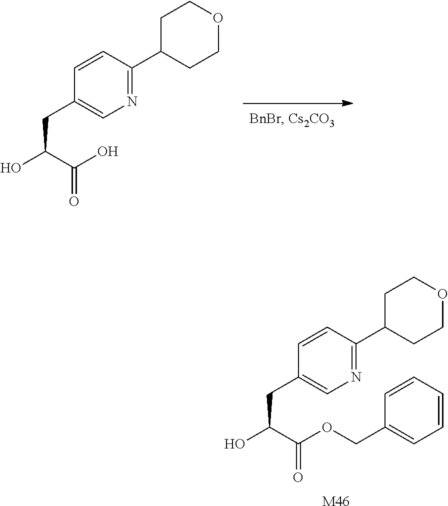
OC(C(O)=O)CC1=CN=C(C2CCOCC2)C=C1.OC(C(OCC1=CC=CC=C1)=O)CC1=CN=C(C2CCOCC2)C=C1.[M46]
